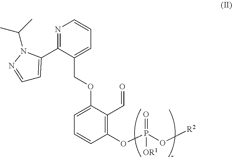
C1(OP(O[R2])(=O)[OR1])=C(C=O)C(OCC2=CC=CN=C2C2=CC=NN2C(C)C)=CC=C1
